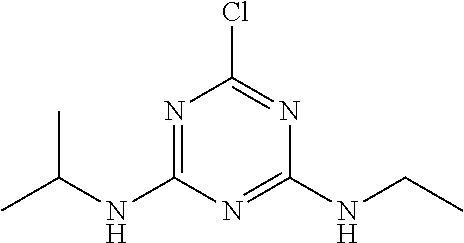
N1=C(NC(C)C)N=C(NCC)N=C1Cl
